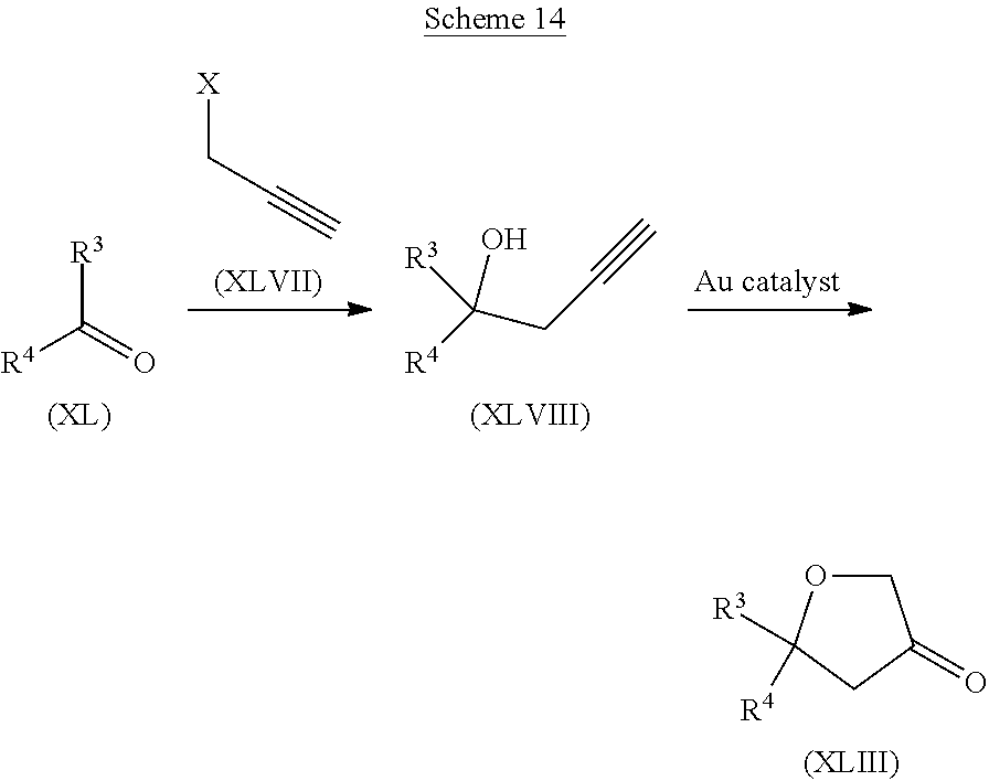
[X]CC#C.[R3]C(=O)[R4].[R4]C(CC#C)(O)[R3].C1OC([R3])([R4])CC1=O
